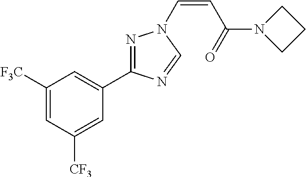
C1([F3C])=CC([CF3])=CC(C2=NN(C=CC(N3CCC3)=O)C=N2)=C1
